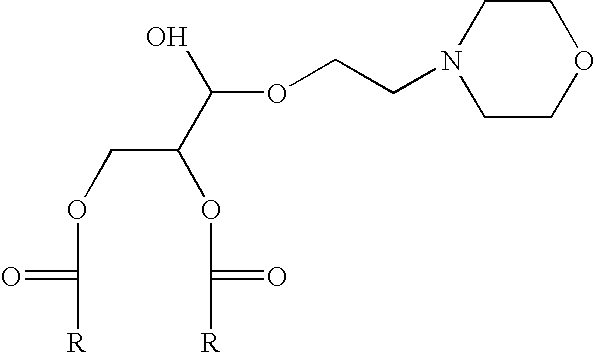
O(CC(OC(=O)[R])C(OCCN1CCOCC1)O)C(=O)[R]
